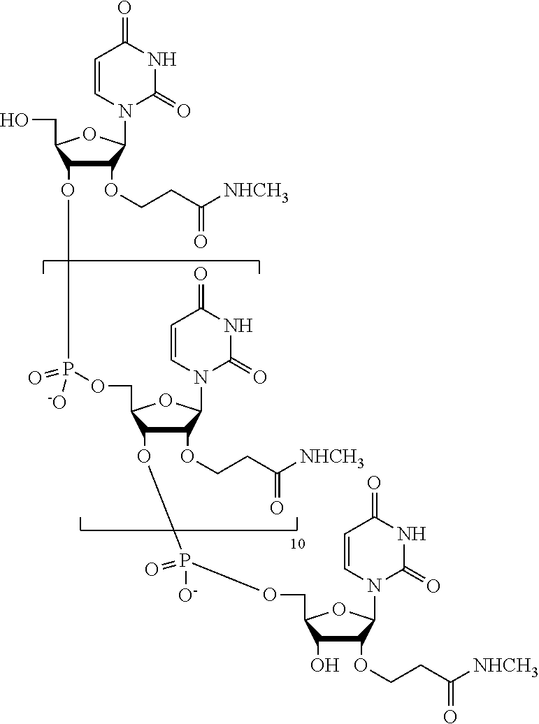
C1(OCCC([NHCH3])=O)C(OP(OCC2C(OP(OCC3C(O)C(OCCC([NHCH3])=O)C(N4C(=O)NC(=O)C=C4)O3)(=O)[O-])C(OCCC([NHCH3])=O)C(N3C(=O)NC(=O)C=C3)O2)(=O)[-O])C(CO)OC1N1C(=O)NC(=O)C=C1
